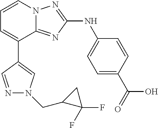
C1(C2=CC=CN3C2=NC(NC2=CC=C(C(=O)O)C=C2)=N3)=CN(CC2C(F)(F)C2)N=C1
